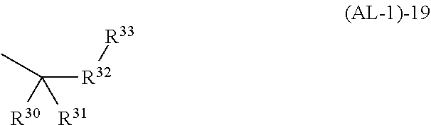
C([R32][R33])([R30])([R31])C
